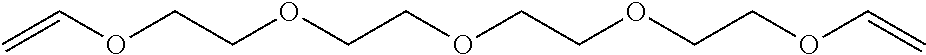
C=COCCOCCOCCOCCOC=C
